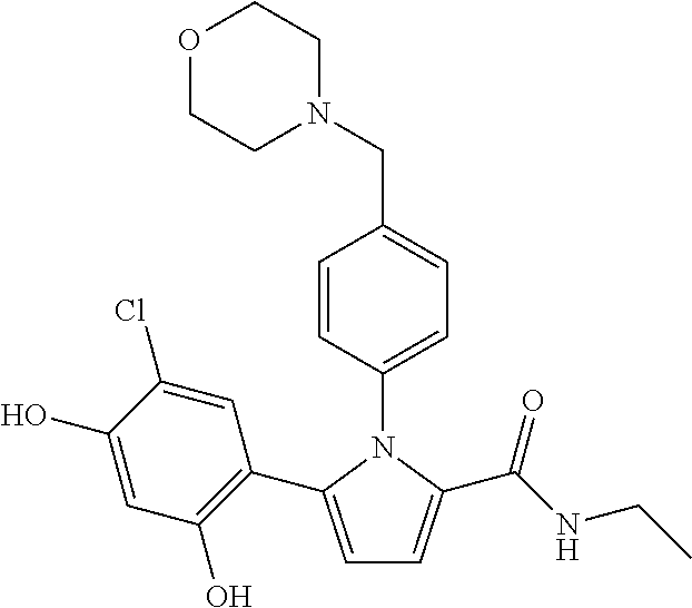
C1=C(C2=C(O)C=C(O)C(Cl)=C2)N(C2=CC=C(CN3CCOCC3)C=C2)C(C(NCC)=O)=C1
